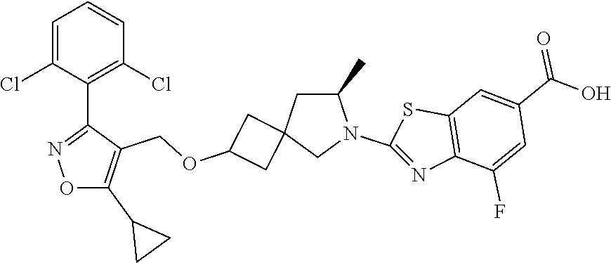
C1=C(Cl)C(C2=NOC(C3CC3)=C2COC2CC3(C2)CN(C2=NC4=C(S2)C=C(C(O)=O)C=C4F)C(C)C3)=C(Cl)C=C1
